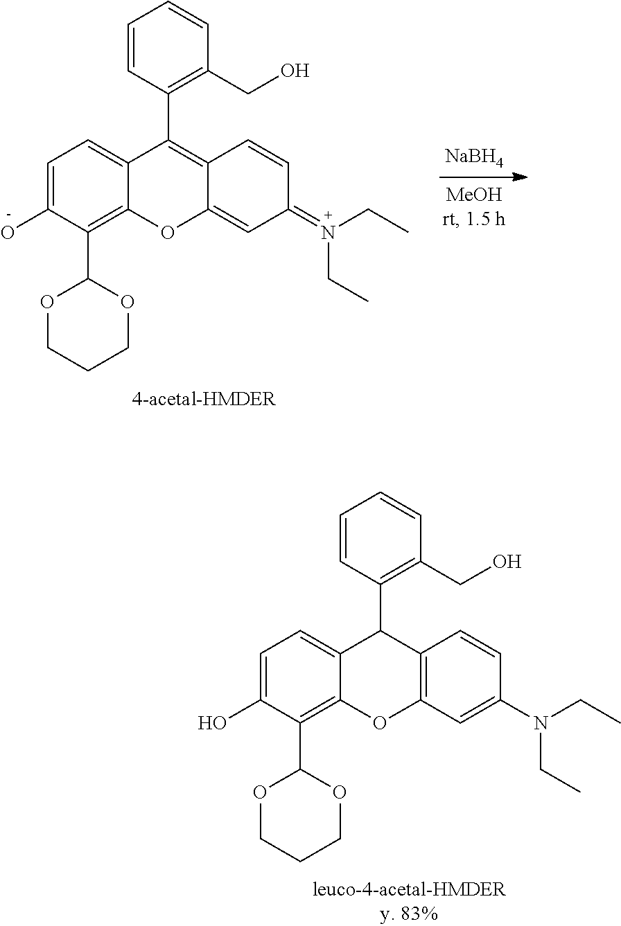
C1=C(O)C(C2OCCCO2)=C2C(=C1)C(C1=C(CO)C=CC=C1)=C1C(=CC(=N(CC)CC)C=C1)O2.[NaBH4].C1=C(O)C(C2OCCCO2)=C2C(=C1)C(C1=C(CO)C=CC=C1)C1=C(O2)C=C(N(CC)CC)C=C1
